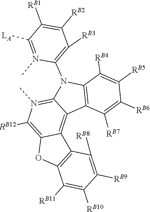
C1([RB7])=C([RB6])C([RB5])=C([RB4])C2=C1C1=C3C(=C([RB12])N(C)=C1N2C1=C([RB3])C([RB2])=C([RB1])C([LA])=N1C)OC1=C3C([RB8])=C([RB9])C([RB10])=C1[RB11]
